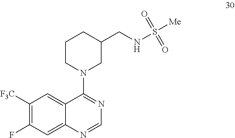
C12=CC([F3C])=C(F)C=C1N=CN=C2N1CC(CNS([Me])(=O)=O)CCC1
